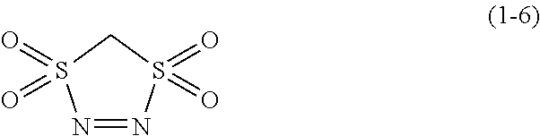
N1=NS(=O)(=O)CS1(=O)=O
